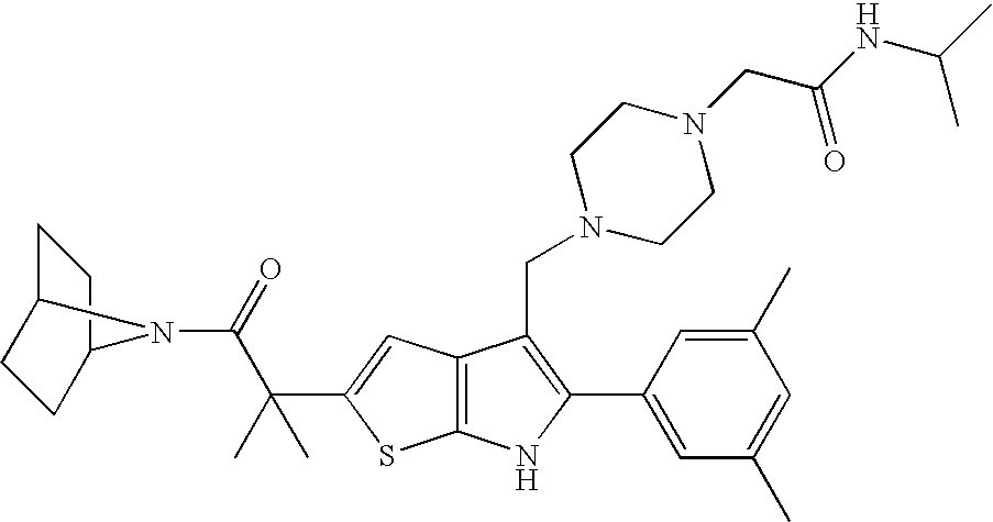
C1C2CCC(C1)N2C(=O)C(C1=CC2=C(S1)NC(C1=CC(C)=CC(C)=C1)=C2CN1CCN(CC(=O)NC(C)C)CC1)(C)C
